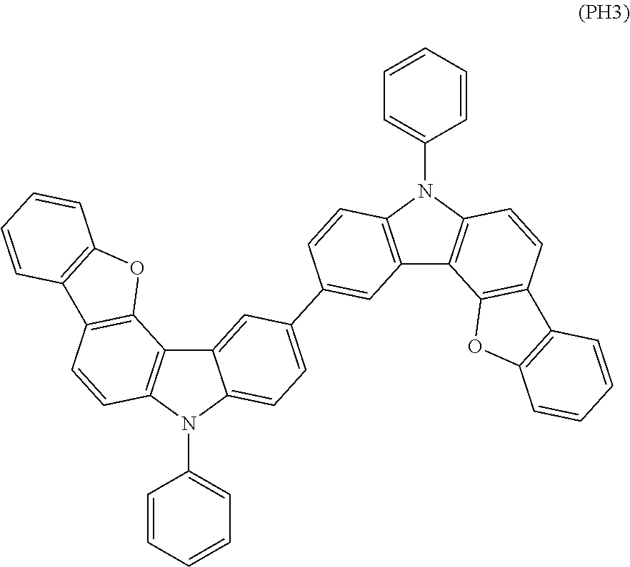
C12=C(N(C3=CC=CC=C3)C3=C1C=C(C1=CC=C4C(=C1)C1=C(N4C4=CC=CC=C4)C=CC4=C1OC1=C4C=CC=C1)C=C3)C=CC1=C2OC2=C1C=CC=C2
